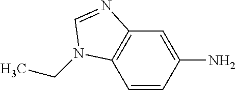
C1=CC(N)=CC2=C1N(CC)C=N2
